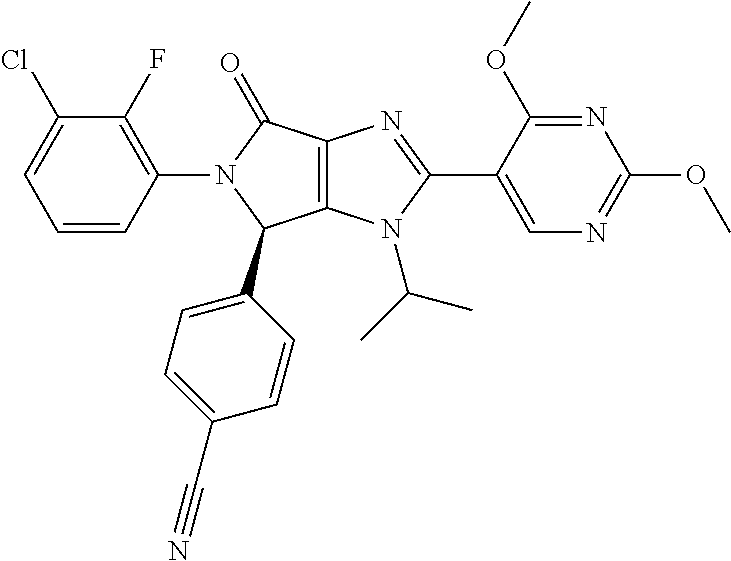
C12=C(N(C(C)C)C(C3=CN=C(OC)N=C3OC)=N1)C(C1=CC=C(C#N)C=C1)N(C1=C(F)C(Cl)=CC=C1)C2=O
